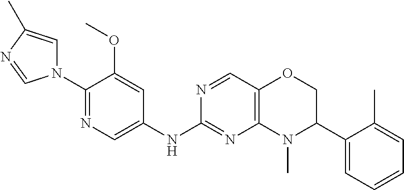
N1(C2=NC=C(NC3=NC4=C(C=N3)OCC(C3=CC=CC=C3C)N4C)C=C2OC)C=C(C)N=C1
